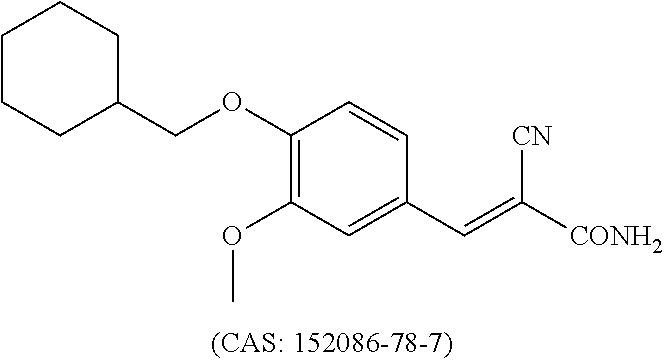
C1(OCC2CCCCC2)=C(OC)C=C(C=C([CONH2])[CN])C=C1
